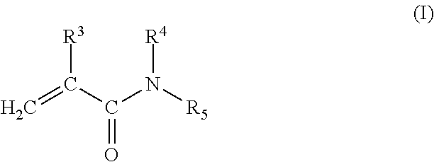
C=C(C(N([R5])[R4])=O)[R3]
